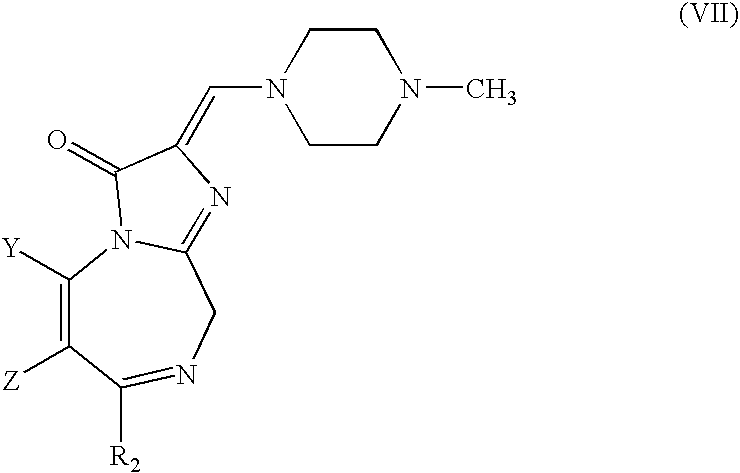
C1([Y])=C([Z])C([R2])=NCC2=NC(=CN3CCN(C)CC3)C(=O)N12
